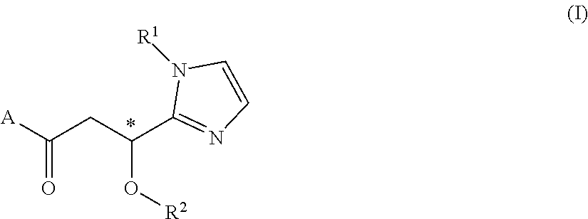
N1([R1])C(C(CC([A])=O)O[R2])=NC=C1
